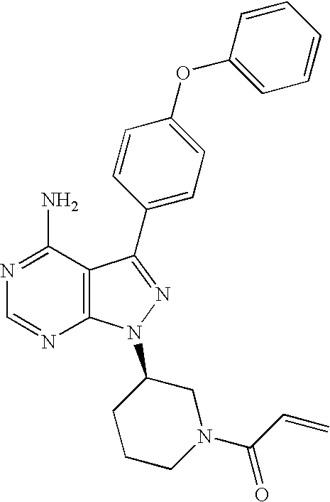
N1=C(N)C2=C(N=C1)N(C1CN(C(C=C)=O)CCC1)N=C2C1=CC=C(OC2=CC=CC=C2)C=C1
